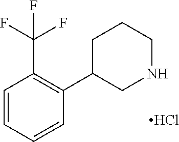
C1=CC=CC(C2CNCCC2)=C1C(F)(F)F.Cl
